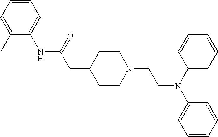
C1(C)=CC=CC=C1NC(CC1CCN(CCN(C2=CC=CC=C2)C2=CC=CC=C2)CC1)=O
